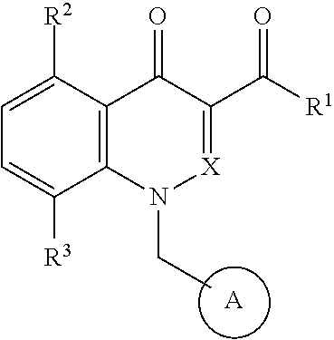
C1([R2])=CC=C([R3])C2=C1C(=O)C(C([R1])=O)=[X]N2CC.[A]
